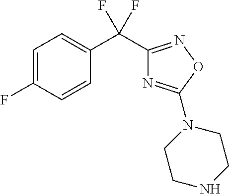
C1(C(C2=CC=C(F)C=C2)(F)F)=NOC(N2CCNCC2)=N1
